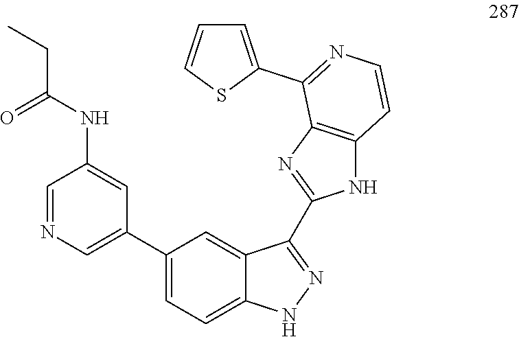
C1=NC=C(C2=CC=C3C(=C2)C(C2=NC4=C(N2)C=CN=C4C2=CC=CS2)=NN3)C=C1NC(CC)=O
